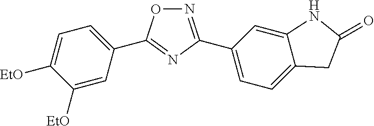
N1=C(C2=CC=C3C(=C2)NC(=O)C3)N=C(C2=CC=C([EtO])C([EtO])=C2)O1
